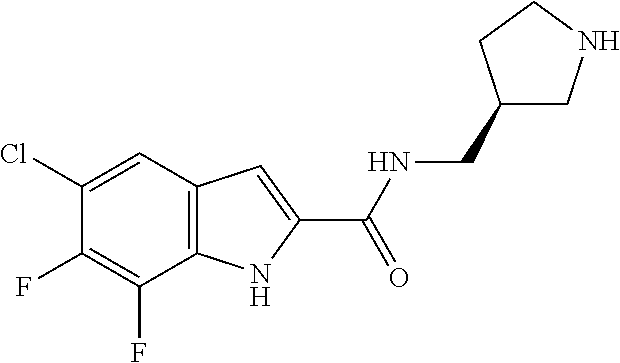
C12=C(C=C(Cl)C(F)=C1F)C=C(C(=O)NCC1CNCC1)N2
